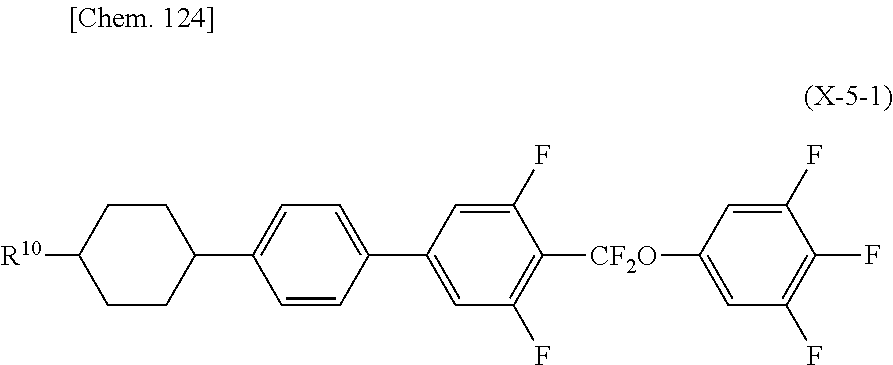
C1CC([R10])CCC1C1=CC=C(C2=CC(F)=C([CF2O]C3=CC(F)=C(F)C(F)=C3)C(F)=C2)C=C1
